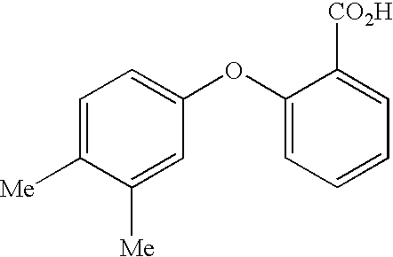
C1=C([Me])C([Me])=CC(OC2=CC=CC=C2[CO2H])=C1
